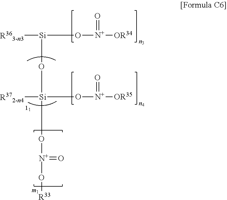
[R363-n3][Si](O[N+]([OR34])=O)O[Si](O[N+](=O)O[R33])([R372-n4])O[N+]([OR35])=O
